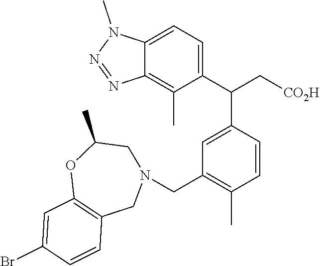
C1=C(C(C[CO2H])C2=CC=C3C(=C2C)N=NN3C)C=CC(C)=C1CN1CC2=C(C=C(Br)C=C2)OC(C)C1
